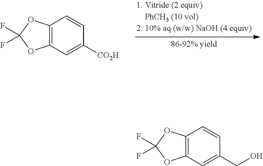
C12=C(C=C([CO2H])C=C1)OC(F)(F)O2.C12=C(OC(F)(F)O1)C=CC(CO)=C2
